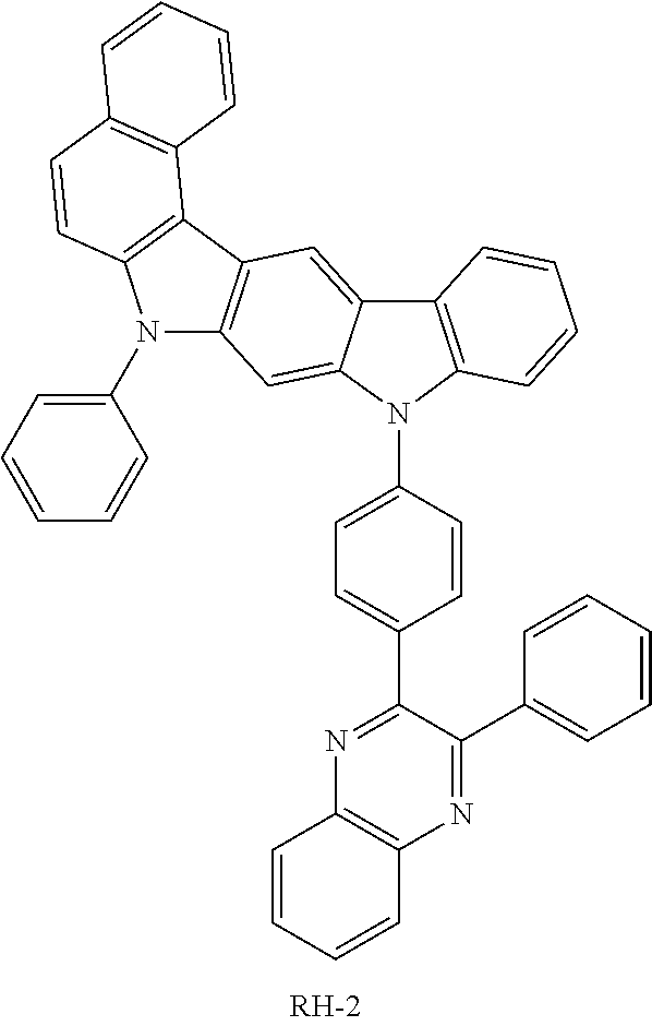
C1(C2=CC=C(N3C4=C(C5=CC6=C(C=C35)N(C3=CC=CC=C3)C3=C6C5=C(C=C3)C=CC=C5)C=CC=C4)C=C2)=NC2=C(N=C1C1=CC=CC=C1)C=CC=C2
